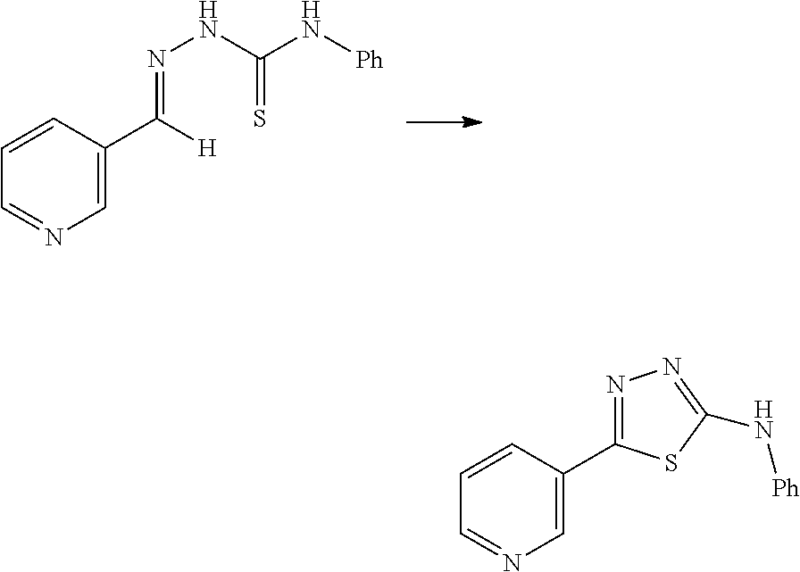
C1=C(C(=NNC(N[Ph])=S)[H])C=CC=N1.C1=C(C2=NN=C(N[Ph])S2)C=CC=N1
